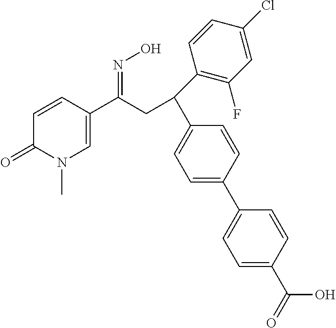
C1=CC(C(CC(C2=CC=C(C3=CC=C(C(=O)O)C=C3)C=C2)C2=C(F)C=C(Cl)C=C2)=NO)=CN(C)C1=O
